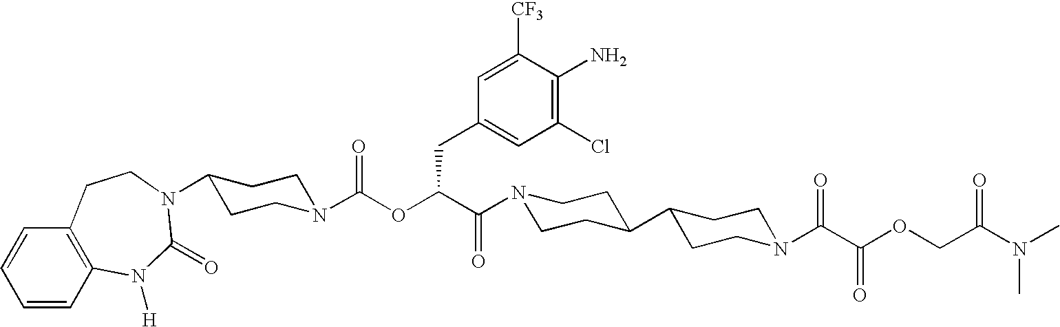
C1=CC2=C(C=C1)CCN(C1CCN(C(OC(CC3=CC(Cl)=C(N)C([CF3])=C3)C(=O)N3CCC(C4CCN(C(=O)C(OCC(N(C)C)=O)=O)CC4)CC3)=O)CC1)C(=O)N2[H]
